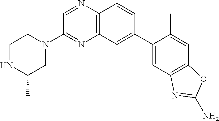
C1=NC2=C(N=C1N1CCNC(C)C1)C=C(C1=CC3=C(C=C1C)OC(N)=N3)C=C2
